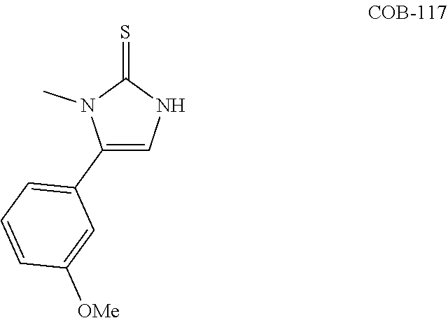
C1(C2=CC=CC([OMe])=C2)=CNC(=S)N1C
